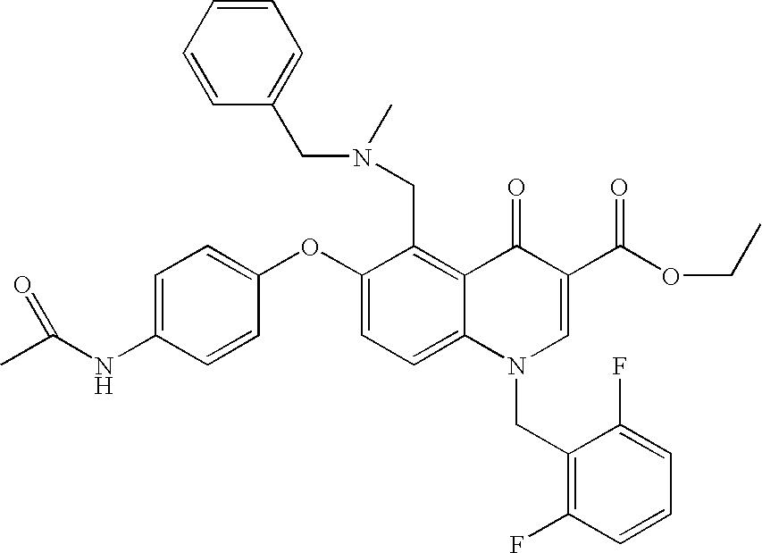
C1=C(NC(C)=O)C=CC(OC2=CC=C3C(=C2CN(C)CC2=CC=CC=C2)C(=O)C(C(OCC)=O)=CN3CC2=C(F)C=CC=C2F)=C1
